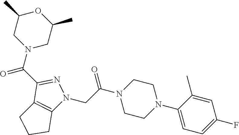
C1(C(N2CC(C)OC(C)C2)=O)=NN(CC(N2CCN(C3=CC=C(F)C=C3C)CC2)=O)C2=C1CCC2
